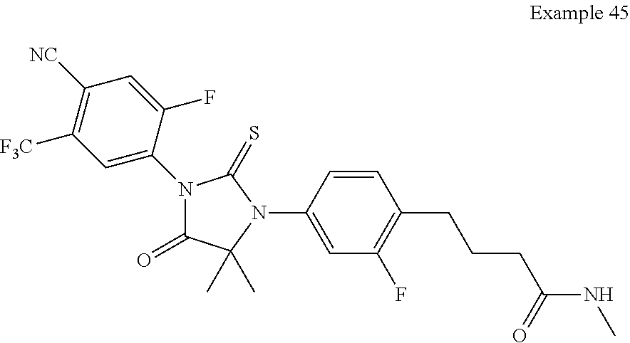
C1([NC])=C([F3C])C=C(N2C(=O)C(C)(C)N(C3=CC(F)=C(CCCC(NC)=O)C=C3)C2=S)C(F)=C1
